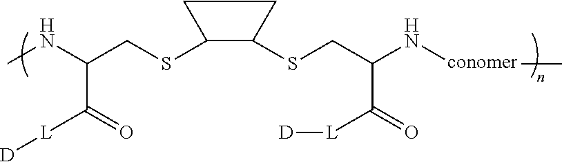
CNC(CSC1CCC1SCC(N[conomer]C)C(=O)[L][D])C(=O)[L][D]
